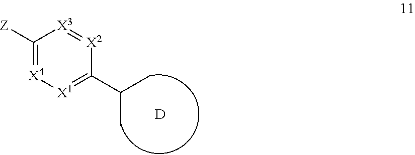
C1([Z])=[X4][X1]=C(C(C)C)[X2]=[X3]1.[D]
